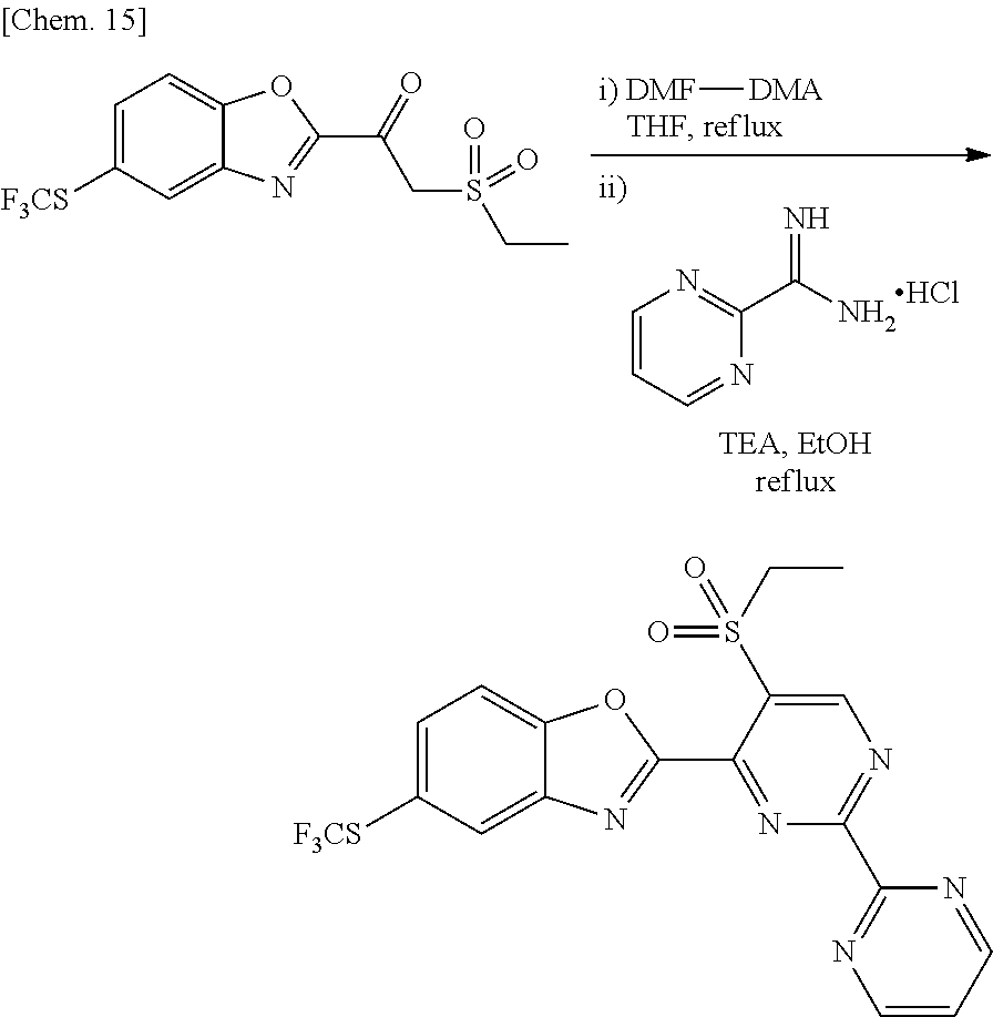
C1=C(S(=O)(CC)=O)C(C2=NC3=CC([F3CS])=CC=C3O2)=NC(C2=NC=CC=N2)=N1.C1=CC=NC(C(N)=N)=N1.Cl.[DMA][i) DMF].S(CC(=O)C1=NC2=CC([F3CS])=CC=C2O1)(=O)(CC)=O
